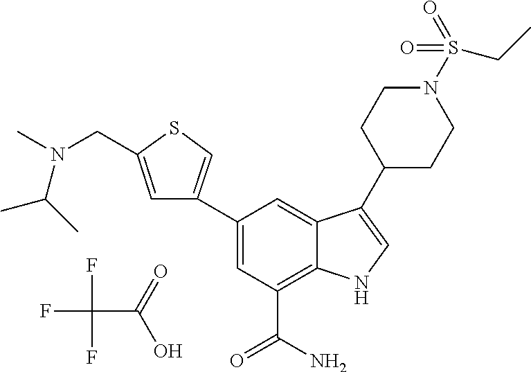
FC(F)(F)C(=O)O.C1=C(C2=CSC(CN(C)C(C)C)=C2)C=C2C(=C1C(N)=O)NC=C2C1CCN(S(CC)(=O)=O)CC1
